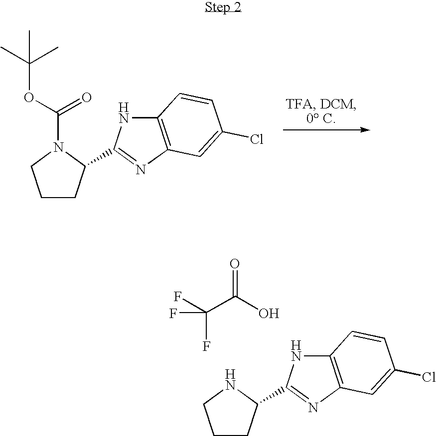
C1CC(C2=NC3=C(N2)C=CC(Cl)=C3)N(C(OC(C)(C)C)=O)C1.C1CC(C2=NC3=C(N2)C=CC(Cl)=C3)NC1.FC(C(O)=O)(F)F
